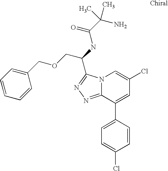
C12=NN=C(C(NC(C(N)(C)C)=O)COCC3=CC=CC=C3)N1C=C(Cl)C=C2C1=CC=C(Cl)C=C1
